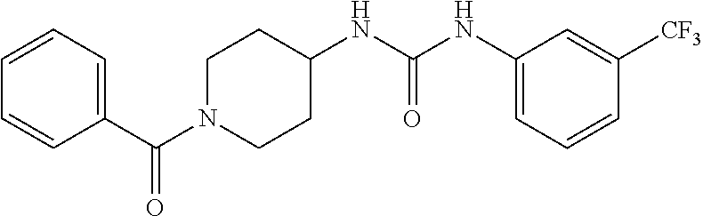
C1(C(N2CCC(NC(NC3=CC=CC([CF3])=C3)=O)CC2)=O)=CC=CC=C1
